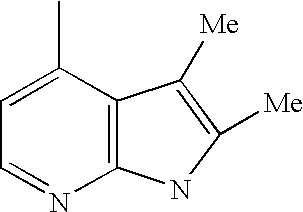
C1(C)=CC=NC2=C1C([Me])=C([Me])N2
